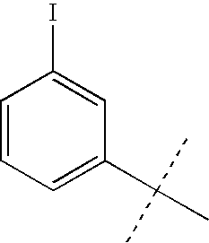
C1=CC=C(C(C)(C)C)C=C1I
